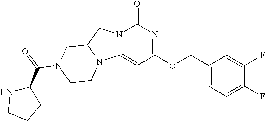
N12C(=CC(OCC3=CC=C(F)C(F)=C3)=NC1=O)N1C(C2)CN(C(C2NCCC2)=O)CC1
